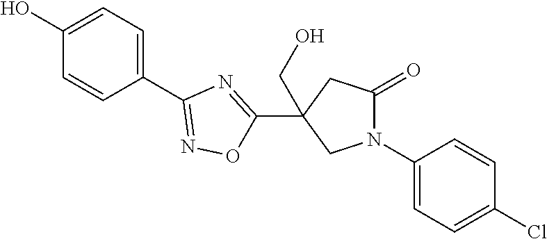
C1(O)=CC=C(C2=NOC(C3(CO)CN(C4=CC=C(Cl)C=C4)C(=O)C3)=N2)C=C1
